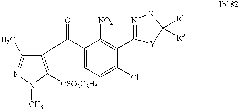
C1(C)=NN(C)C([OSO2C2H5])=C1C(=O)C1=CC=C(Cl)C(C2=N[X]C([R4])([R5])[Y]2)=C1[NO2]
